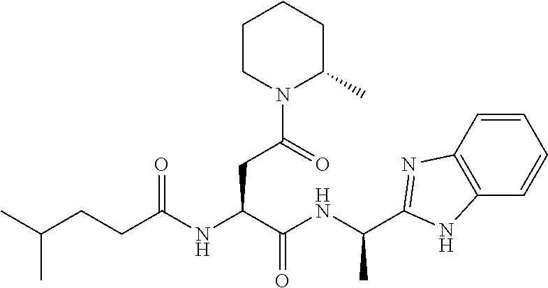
C1=CC2=C(C=C1)NC(C(NC(C(NC(CCC(C)C)=O)CC(N1C(C)CCCC1)=O)=O)C)=N2
